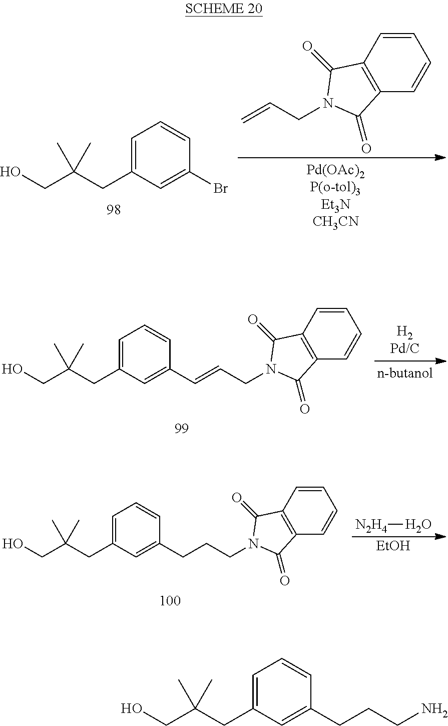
C1=C(CC(CO)(C)C)C=C(Br)C=C1.C(CN1C(=O)C2=C(C=CC=C2)C1=O)=C.C1=C(CC(CO)(C)C)C=C(C=CCN2C(=O)C3=C(C=CC=C3)C2=O)C=C1.C1=C(CC(CO)(C)C)C=C(CCCN2C(=O)C3=C(C=CC=C3)C2=O)C=C1.[N2H4]O.[EtOH].C1=C(CC(CO)(C)C)C=C(CCCN)C=C1
